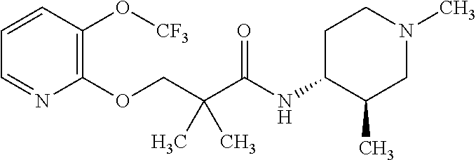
C1=CC(O[CF3])=C(OCC(C(=O)NC2CCN(C)CC2C)(C)C)N=C1
